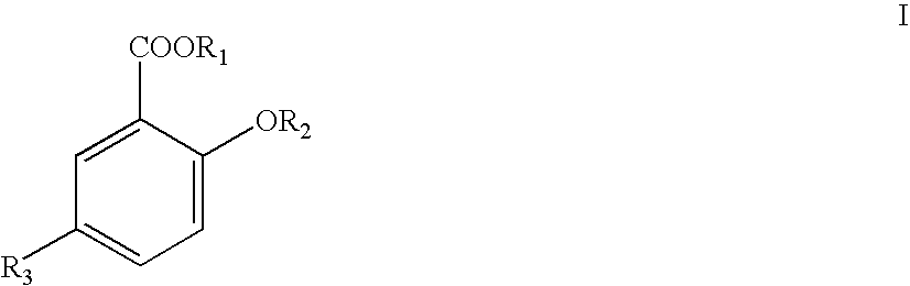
C1=C([R3])C=C([COOR1])C([OR2])=C1
